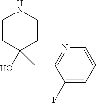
C1CC(O)(CC2=NC=CC=C2F)CCN1
